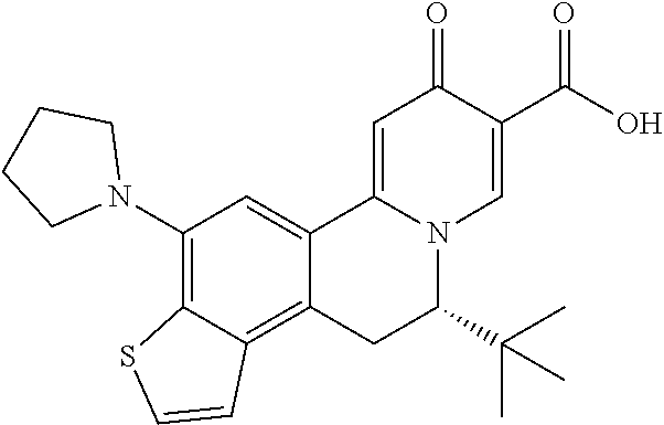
C12=CC(N3CCCC3)=C3C(=C1CC(C(C)(C)C)N1C2=CC(=O)C(C(O)=O)=C1)C=CS3
